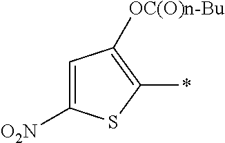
C1=C([O2N])SC(*)=C1[OC(O)n-Bu]
